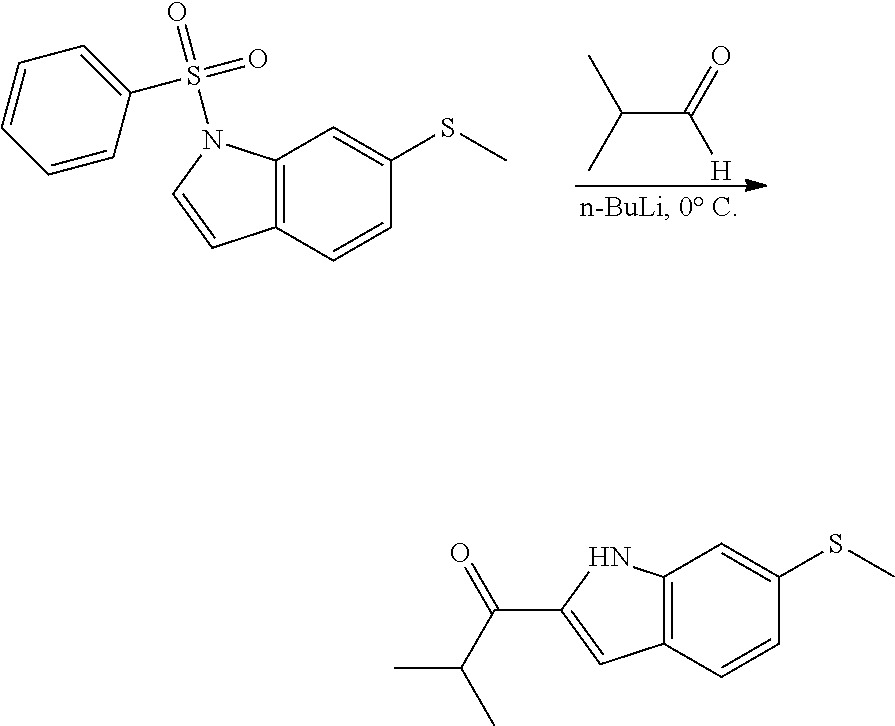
C12=C(C=CC(SC)=C1)C=CN2S(=O)(=O)C1=CC=CC=C1.CC(C(=O)[H])C.C12=C(C=CC(SC)=C1)C=C(C(=O)C(C)C)N2
